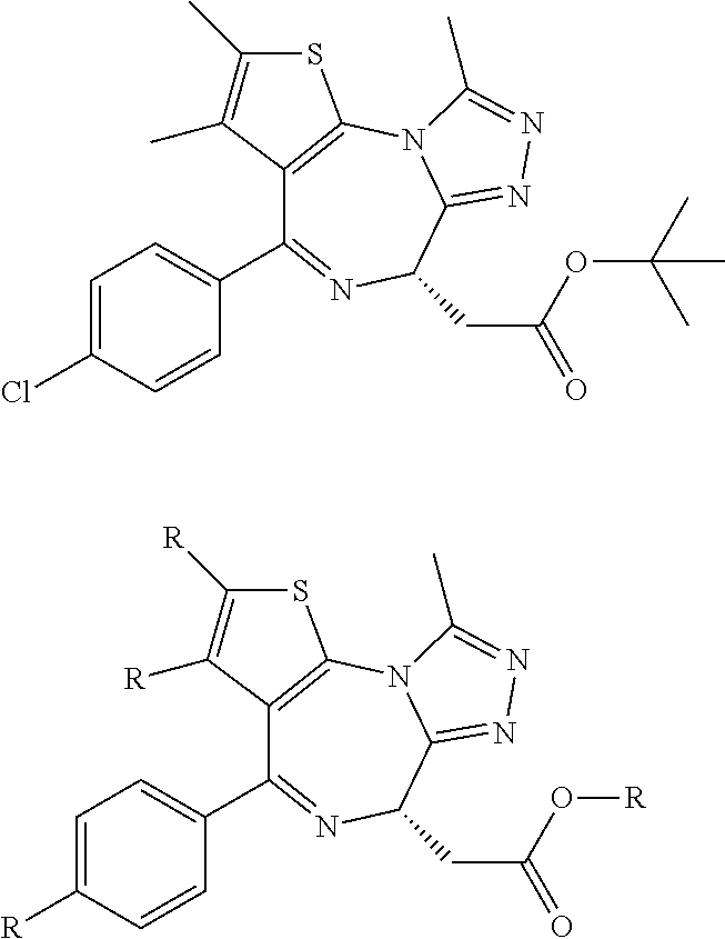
C12=C(N3C(=NN=C3C)C(CC(OC(C)(C)C)=O)N=C1C1=CC=C(Cl)C=C1)SC(C)=C2C.C12=C(N3C(=NN=C3C)C(CC(O[R])=O)N=C1C1=CC=C([R])C=C1)SC([R])=C2[R]
